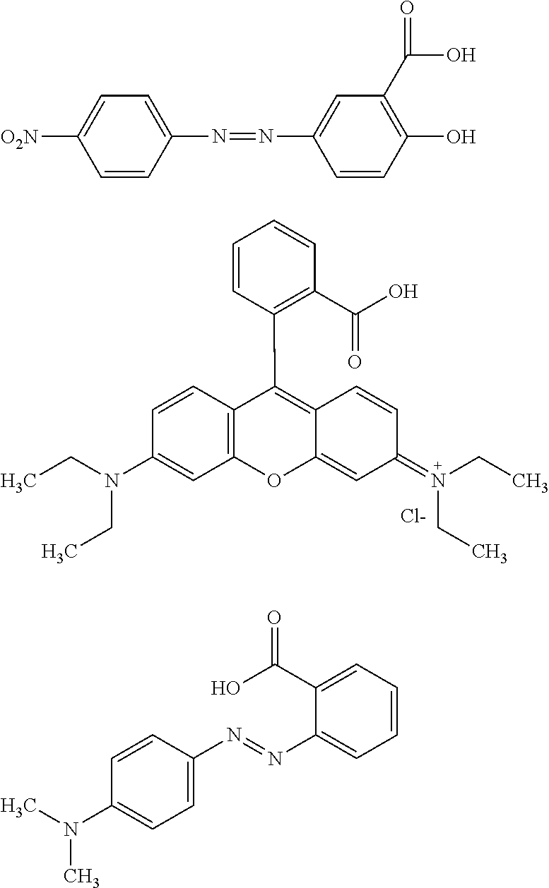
C1=CC(N=NC2=CC(C(=O)O)=C(O)C=C2)=CC=C1[O2N].C1=CC2=C(C=C1N(CC)CC)OC1=CC(=N(CC)CC)C=CC1=C2C1=C(C(O)=O)C=CC=C1.[Cl-].C1=CC(N=NC2=CC=CC=C2C(O)=O)=CC=C1N(C)C
